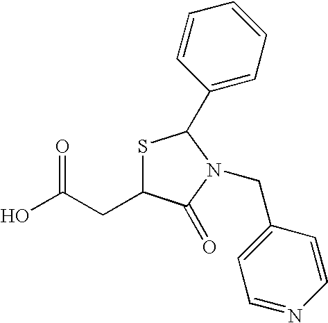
C1=CC=CC(C2SC(CC(O)=O)C(=O)N2CC2=CC=NC=C2)=C1
